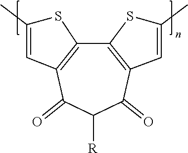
C12=C(C(=O)C([R])C(=O)C3=C1SC(C)=C3)C=C(C)S2
